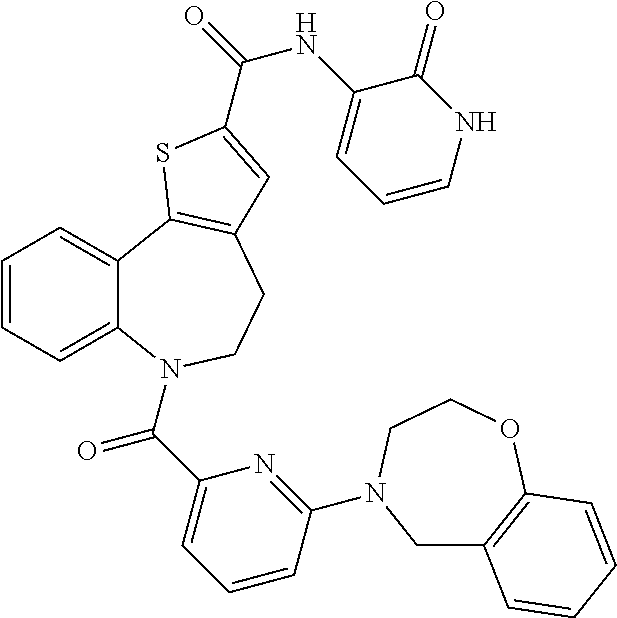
C1=CC=C2C(=C1)C1=C(CCN2C(C2=CC=CC(N3CC4=C(OCC3)C=CC=C4)=N2)=O)C=C(C(=O)NC2=CC=CNC2=O)S1
